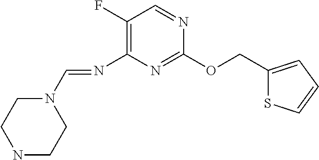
C1(F)=C(N=CN2CCNCC2)N=C(OCC2=CC=CS2)N=C1
